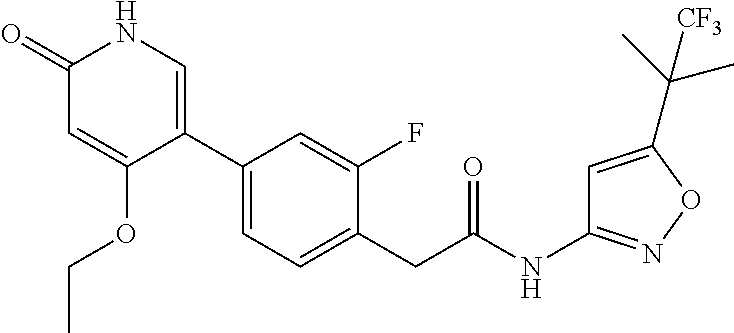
C1(C2=CNC(=O)C=C2OCC)=CC=C(CC(NC2=NOC(C([CF3])(C)C)=C2)=O)C(F)=C1
